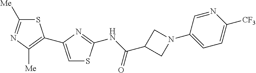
S1C([Me])=NC([Me])=C1C1=CSC(NC(=O)C2CN(C3=CC=C([CF3])N=C3)C2)=N1
